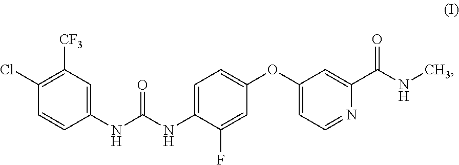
C1([CF3])=C(Cl)C=CC(NC(NC2=CC=C(OC3=CC=NC(C(NC)=O)=C3)C=C2F)=O)=C1
